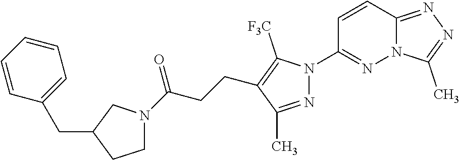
C12=NN=C(C)N1N=C(N1N=C(C)C(CCC(N3CCC(CC4=CC=CC=C4)C3)=O)=C1[F3C])C=C2
